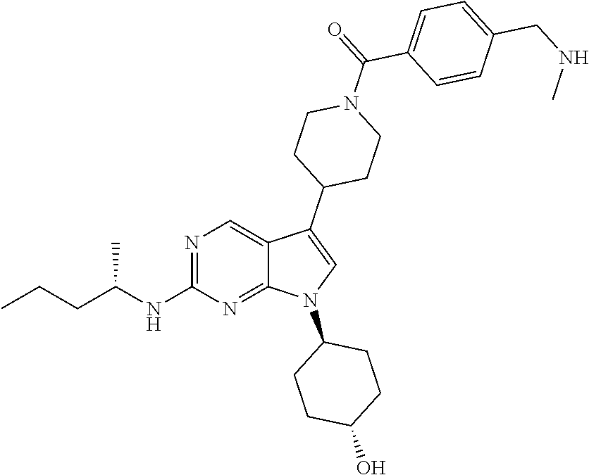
N1=C(NC(CCC)C)N=C2C(=C1)C(C1CCN(C(C3=CC=C(CNC)C=C3)=O)CC1)=CN2C1CCC(O)CC1
